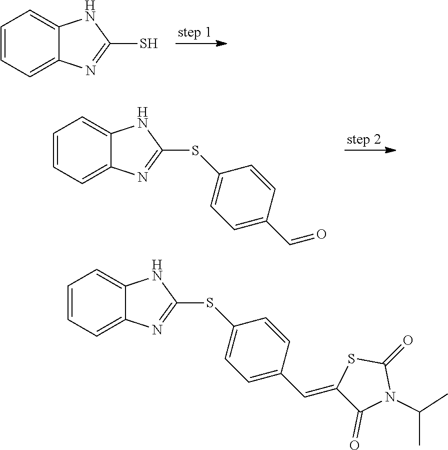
C1=CC=C2C(=C1)NC(S)=N2.C1=CC=C2C(=C1)NC(SC1=CC=C(C=O)C=C1)=N2.C1=CC=C2C(=C1)NC(SC1=CC=C(C=C3C(=O)N(C(C)C)C(=O)S3)C=C1)=N2
